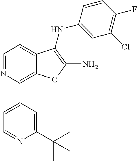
C1(Cl)=C(F)C=CC(NC2=C(N)OC3=C(C4=CC=NC(C(C)(C)C)=C4)N=CC=C32)=C1
